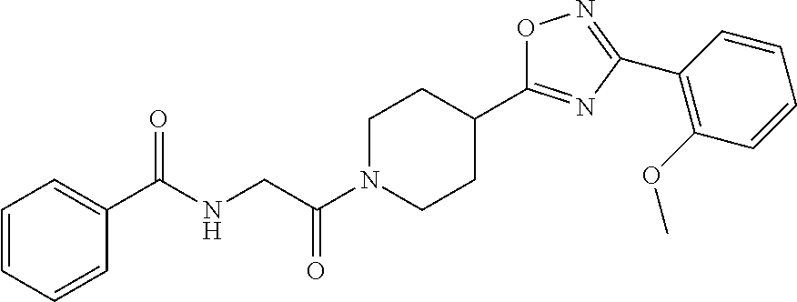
C1=CC=CC(C(NCC(N2CCC(C3=NC(C4=C(OC)C=CC=C4)=NO3)CC2)=O)=O)=C1
